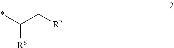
*C(C[R7])[R6]
